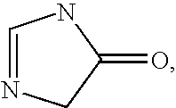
N1=CNC(=O)C1
